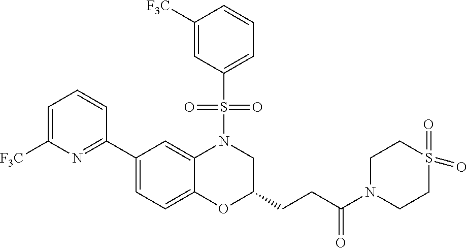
C1=C([F3C])N=C(C2=CC=C3C(=C2)N(S(C2=CC=CC([F3C])=C2)(=O)=O)CC(CCC(N2CCS(=O)(=O)CC2)=O)O3)C=C1
